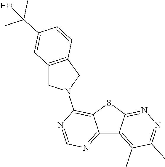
C12=NC=NC(N3CC4=C(C3)C=CC(C(C)(C)O)=C4)=C1SC1=NN=C(C)C(C)=C21
